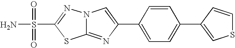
N12C(=NC(C3=CC=C(C4=CSC=C4)C=C3)=C1)SC(S(=O)(=O)N)=N2
